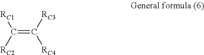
C(=C([RC3])[RC4])([RC2])[RC1]
